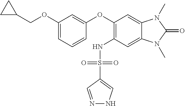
C1(OCC2CC2)=CC=CC(OC2=C(NS(C3=CNN=C3)(=O)=O)C=C3C(=C2)N(C)C(=O)N3C)=C1
